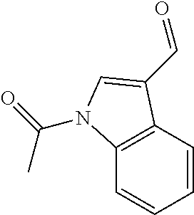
C1=CC2=C(C=C1)N(C(C)=O)C=C2C=O
